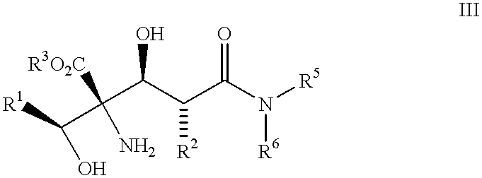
C(C(C(N([R5])[R6])=O)[R2])(C(C([R1])O)(N)[R3O2C])O
